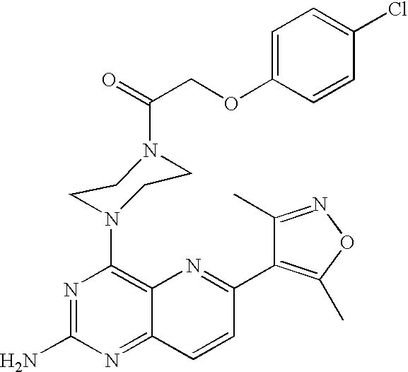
N1=C(N)N=C2C(=C1N1CCN(C(COC3=CC=C(Cl)C=C3)=O)CC1)N=C(C1=C(C)ON=C1C)C=C2
